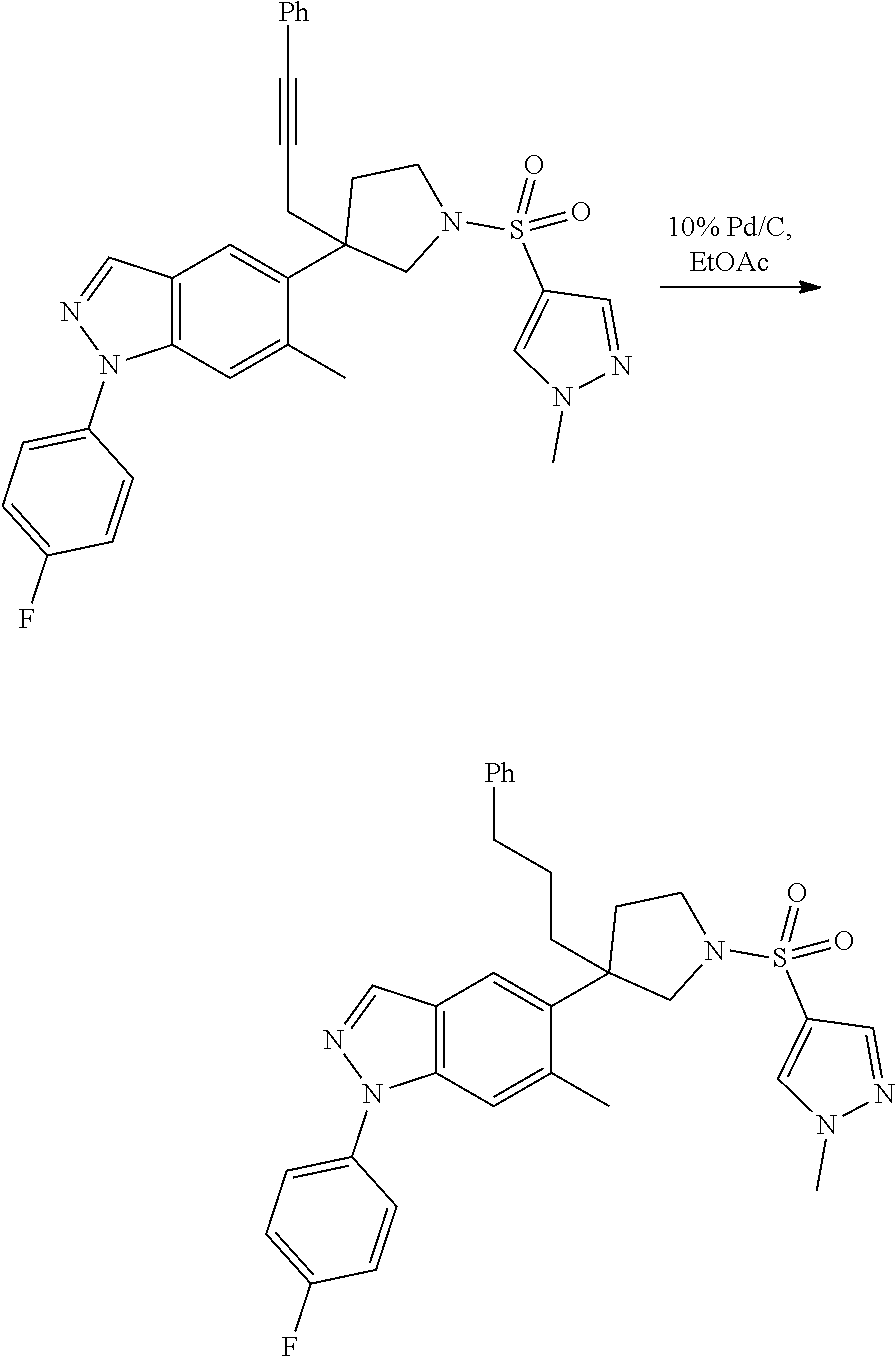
C12=C(C=C(C)C(C3(CC#C[Ph])CN(S(=O)(C4=CN(C)N=C4)=O)CC3)=C1)N(C1=CC=C(F)C=C1)N=C2.C12=C(C=C(C)C(C3(CCC[Ph])CN(S(=O)(C4=CN(C)N=C4)=O)CC3)=C1)N(C1=CC=C(F)C=C1)N=C2
